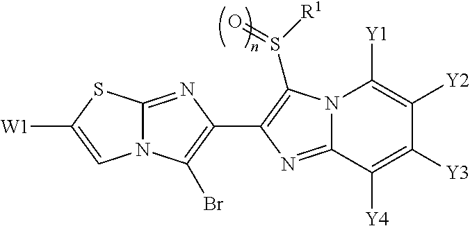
N12C(=NC(C3=C(S([R1])=O)N4C(=N3)C([Y4])=C([Y3])C([Y2])=C4[Y1])=C1Br)SC([W1])=C2
